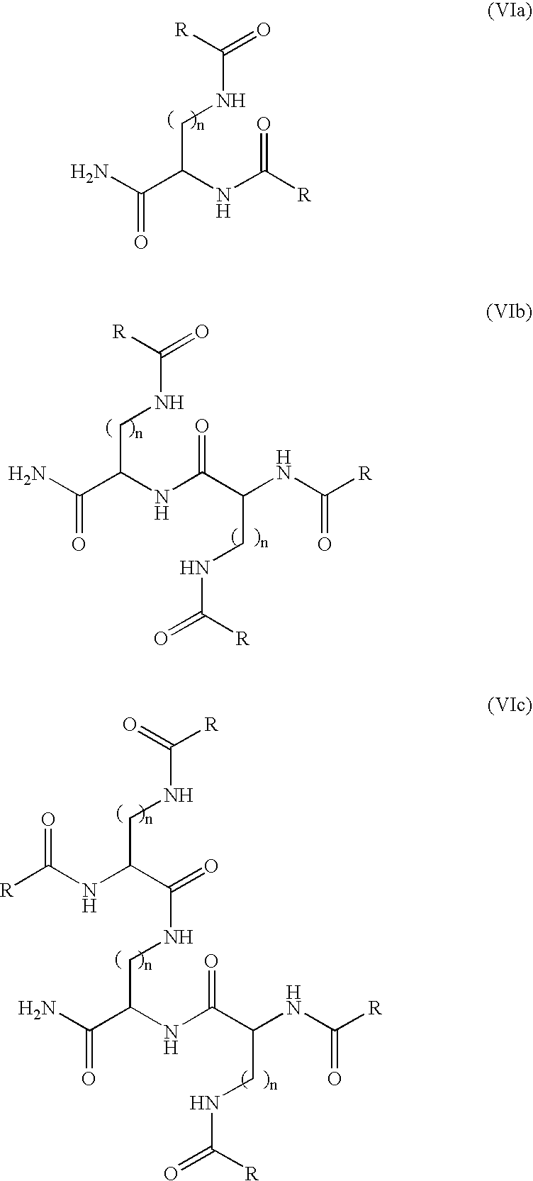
NC(C(NC([R])=O)CNC(=O)[R])=O.NC(C(NC(C(NC([R])=O)CNC(=O)[R])=O)CNC(=O)[R])=O.C(CNC([R])=O)(NC([R])=O)C(=O)NCC(C(N)=O)NC(C(NC([R])=O)CNC(=O)[R])=O
